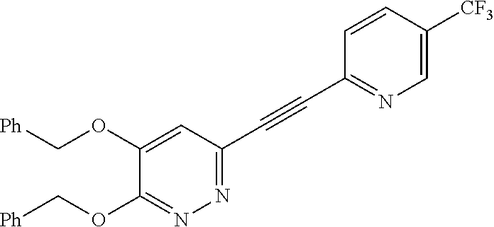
C1(OC[Ph])=NN=C(C#CC2=NC=C([CF3])C=C2)C=C1OC[Ph]
